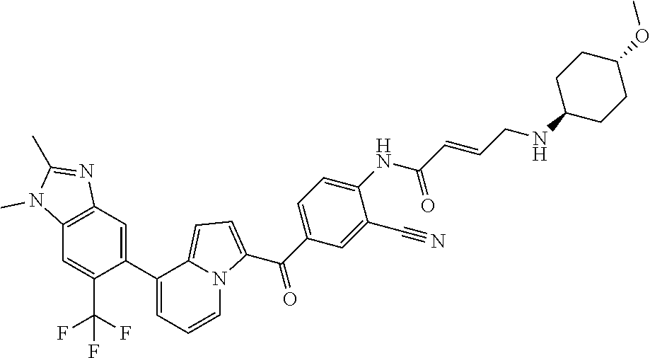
C12=C(C=C(C3=CC=CN4C3=CC=C4C(C3=CC=C(NC(C=CCNC4CCC(OC)CC4)=O)C(C#N)=C3)=O)C(C(F)(F)F)=C1)N=C(C)N2C
